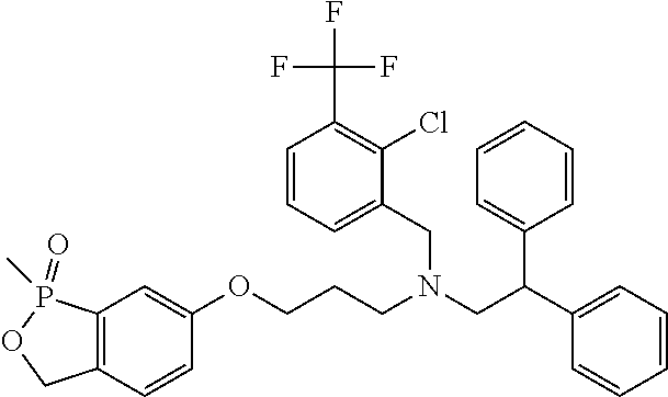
C12=C(C=CC(OCCCN(CC(C3=CC=CC=C3)C3=CC=CC=C3)CC3=CC=CC(C(F)(F)F)=C3Cl)=C1)COP2(C)=O
